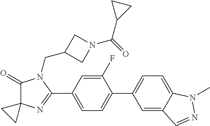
C1(=O)C2(N=C(C3=CC=C(C4=CC=C5C(=C4)C=NN5C)C(F)=C3)N1CC1CN(C(=O)C3CC3)C1)CC2
